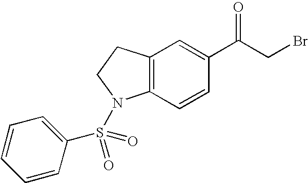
C12=C(C=CC(C(CBr)=O)=C1)N(S(C1=CC=CC=C1)(=O)=O)CC2
